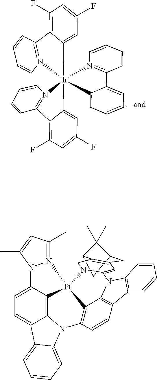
C1(F)=C2C(=CC(F)=C1)[Ir]13(N4=C2C=CC=C4)(N2=C(C=CC=C2)C2=CC=CC=C21)C1=CC(F)=CC(F)=C1C1=N3C=CC=C1.C12CC(C1(C)C)CC1=C2CN2[Pt]34C5=C6C(=CC=C5N5N3=C(C)C=C5C)C3=CC=CC=C3N6C3=C4C4=C(C5=C(C=CC=C5)N4C2=C1)C=C3
